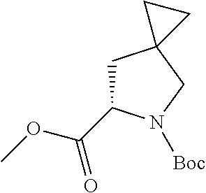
C1(C(=O)OC)CC2(CN1[Boc])CC2
